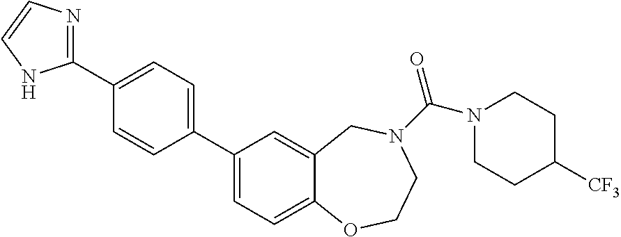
C1(C2=NC=CN2)=CC=C(C2=CC=C3C(=C2)CN(C(N2CCC([CF3])CC2)=O)CCO3)C=C1
